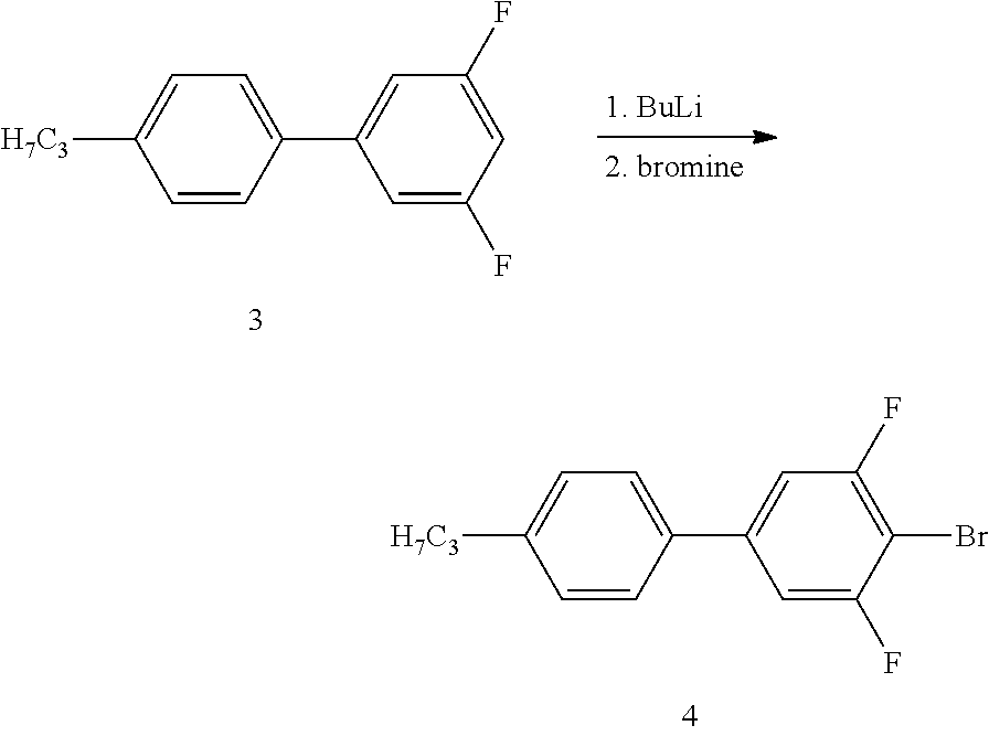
C1=C(F)C=C(F)C=C1C1=CC=C([H7C3])C=C1.C1=C(F)C(Br)=C(F)C=C1C1=CC=C([H7C3])C=C1
